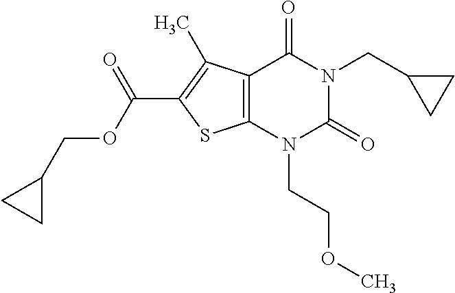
C12=C(N(CCOC)C(=O)N(CC3CC3)C1=O)SC(C(=O)OCC1CC1)=C2C
